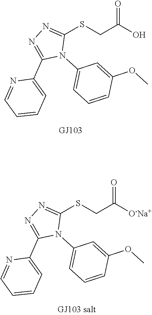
OC(CSC1=NN=C(C2=CC=CC=N2)N1C1=CC=CC(OC)=C1)=O.[O-Na+]C(CSC1=NN=C(C2=CC=CC=N2)N1C1=CC=CC(OC)=C1)=O
